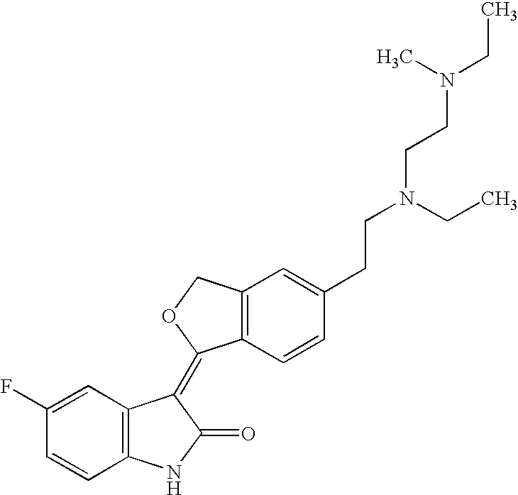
C12=C(C=CC(CCN(CCN(CC)C)CC)=C1)C(=C1C3=C(NC1=O)C=CC(F)=C3)OC2
